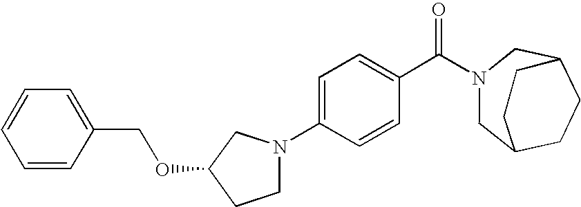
C1=C(N2CCC(OCC3=CC=CC=C3)C2)C=CC(C(N2CC3CCC(C2)CC3)=O)=C1
